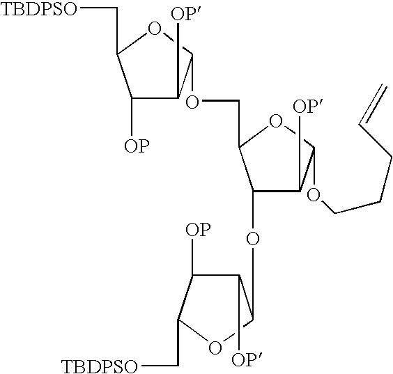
C1([OP])C([OP])C(OCC2C(OC3C([OP])C([OP])C(C[TBDPSO])O3)C([OP])C(OCCCC=C)O2)OC1C[TBDPSO]
